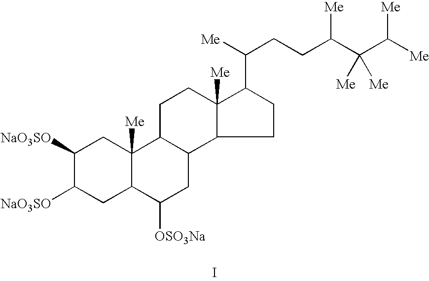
C1([NaO3SO])C([NaO3SO])CC2C([Me])(C1)C1C(CC2[OSO3Na])C2C([Me])(CC1)C(C(CCC(C(C([Me])[Me])([Me])[Me])[Me])[Me])CC2.I
